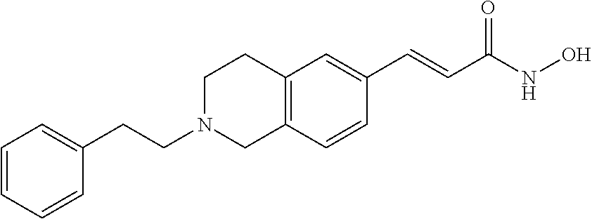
C12=C(C=CC(C=CC(NO)=O)=C1)CN(CCC1=CC=CC=C1)CC2
